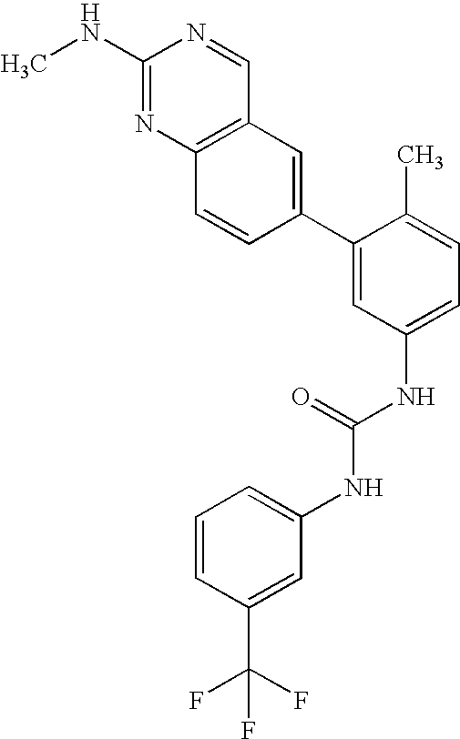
C1(NC)=NC2=C(C=N1)C=C(C1=CC(NC(=O)NC3=CC=CC(C(F)(F)F)=C3)=CC=C1C)C=C2
